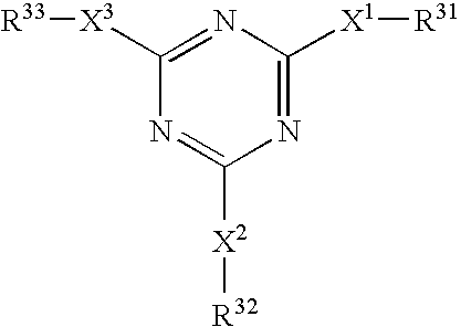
N1=C([X1][R31])N=C([X3][R33])N=C1[X2][R32]
